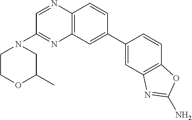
C1COC(C)CN1C1=NC2=C(N=C1)C=CC(C1=CC3=C(C=C1)OC(N)=N3)=C2
